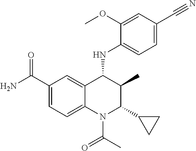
C1(C(N)=O)=CC=C2C(=C1)C(NC1=CC=C(C#N)C=C1OC)C(C)C(C1CC1)N2C(C)=O
